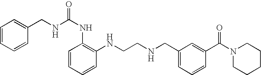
C1=CC=CC(NCCNCC2=CC=CC(C(N3CCCCC3)=O)=C2)=C1NC(NCC1=CC=CC=C1)=O
